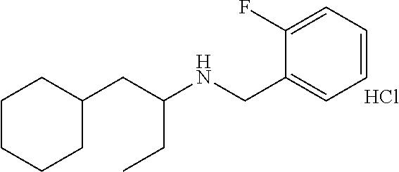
C1=CC=C(F)C(CNC(CC2CCCCC2)CC)=C1.Cl
